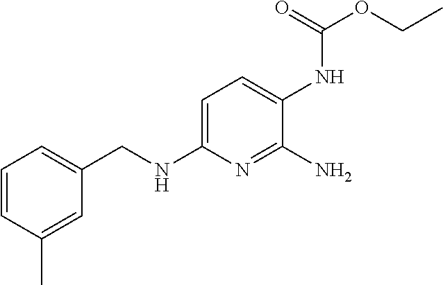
C1=CC(C)=CC(CNC2=CC=C(NC(OCC)=O)C(N)=N2)=C1
